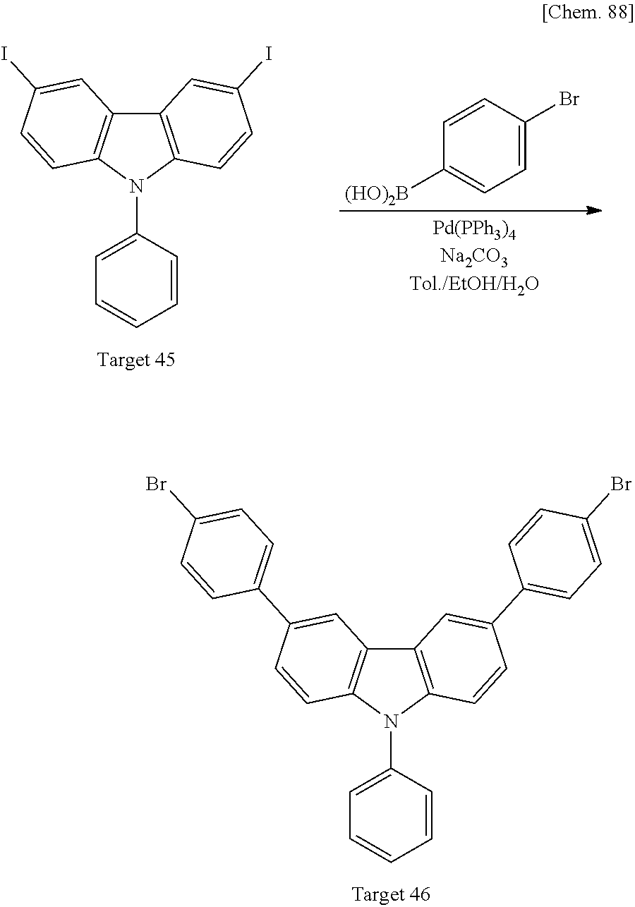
C12=C(N(C3=CC=CC=C3)C3=C1C=C(C1=CC=C(Br)C=C1)C=C3)C=CC(C1=CC=C(Br)C=C1)=C2.C12=C(N(C3=CC=CC=C3)C3=C1C=C(I)C=C3)C=CC(I)=C2.C1=C(Br)C=CC([(HO)2B])=C1
